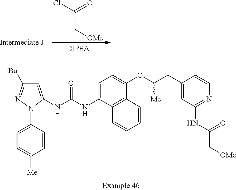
C(C[OMe])(Cl)=O.C1=C(N2C(NC(NC3=CC=C(OC(CC4=CC(NC(C[OMe])=O)=NC=C4)[Me])C4=C3C=CC=C4)=O)=CC([tBu])=N2)C=CC([Me])=C1
